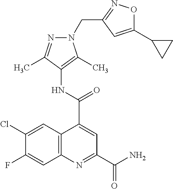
C12=C(N=C(C(N)=O)C=C1C(NC1=C(C)N(CC3=NOC(C4CC4)=C3)N=C1C)=O)C=C(F)C(Cl)=C2
